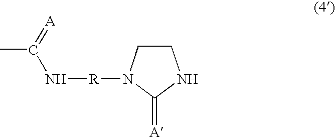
C1CN([R]NC(=[A])C)C(=[A])N1
